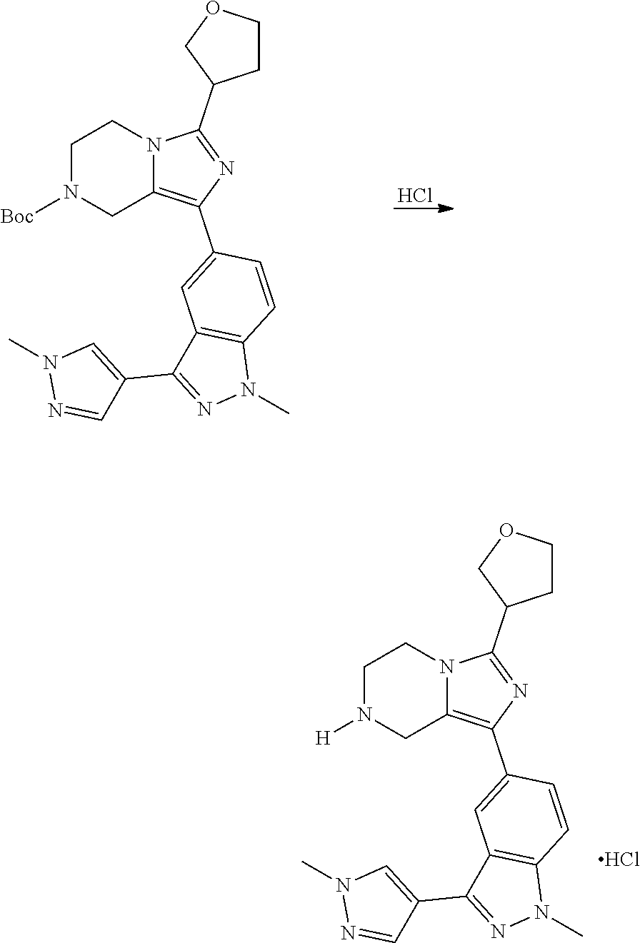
Cl.C1(C2=C3CN([Boc])CCN3C(C3CCOC3)=N2)=CC2=C(C=C1)N(C)N=C2C1=CN(C)N=C1.C1(C2=C3CN([H])CCN3C(C3CCOC3)=N2)=CC2=C(C=C1)N(C)N=C2C1=CN(C)N=C1.Cl
